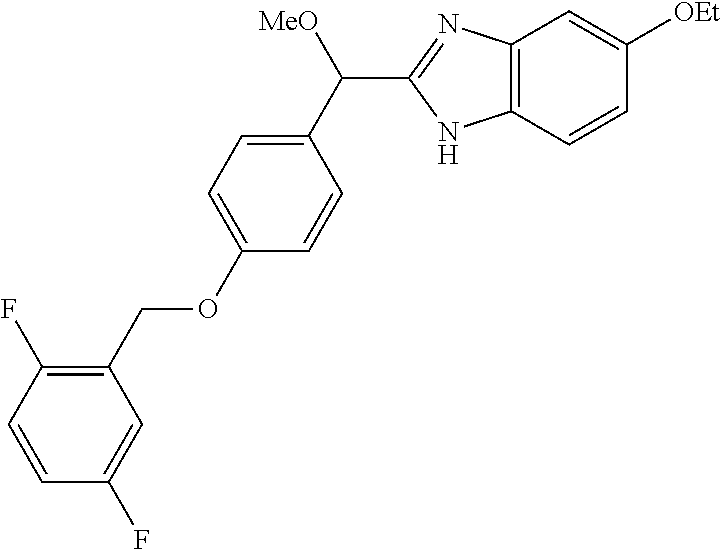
C1(C([MeO])C2=NC3=C(N2)C=CC([OEt])=C3)=CC=C(OCC2=C(F)C=CC(F)=C2)C=C1
